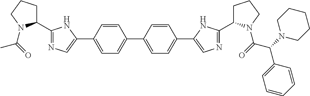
O=C(N1C(C2=NC=C(C3=CC=C(C4=CC=C(C5=CN=C(C6CCCN6C(C(C6=CC=CC=C6)N6CCCCC6)=O)N5)C=C4)C=C3)N2)CCC1)C
